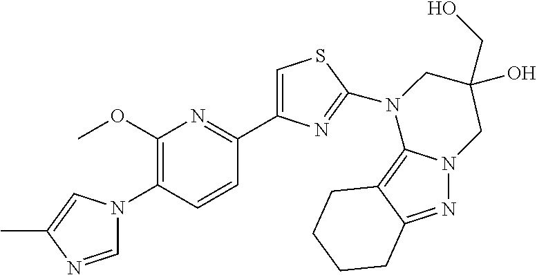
C1=NC(C)=CN1C1=C(OC)N=C(C2=CSC(N3C4=C5C(=NN4CC(O)(CO)C3)CCCC5)=N2)C=C1
